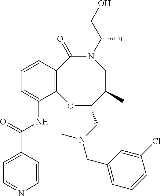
C12=C(C=CC=C1NC(C1=CC=NC=C1)=O)C(=O)N(C(CO)C)CC(C)C(CN(CC1=CC=CC(Cl)=C1)C)O2
